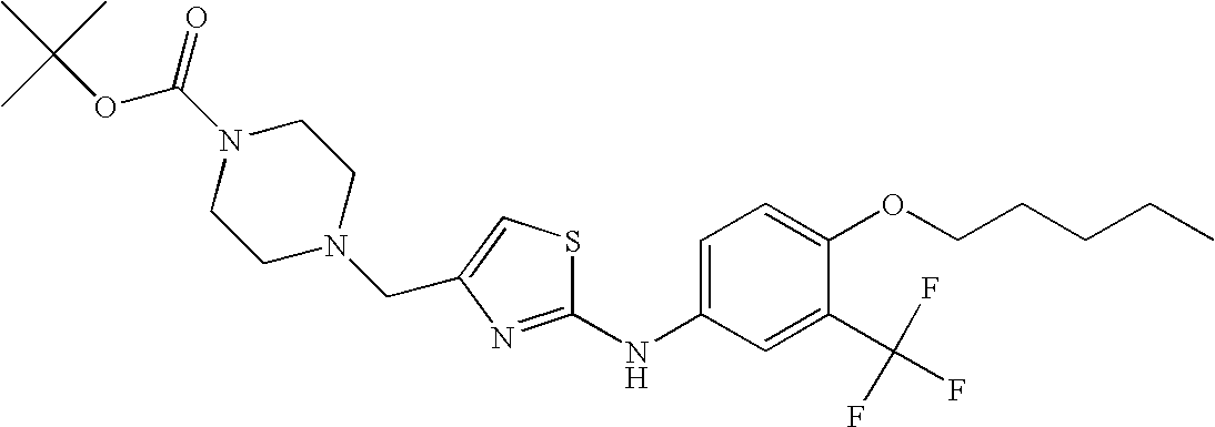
C(C1=CSC(NC2=CC=C(OCCCCC)C(C(F)(F)F)=C2)=N1)N1CCN(C(=O)OC(C)(C)C)CC1
